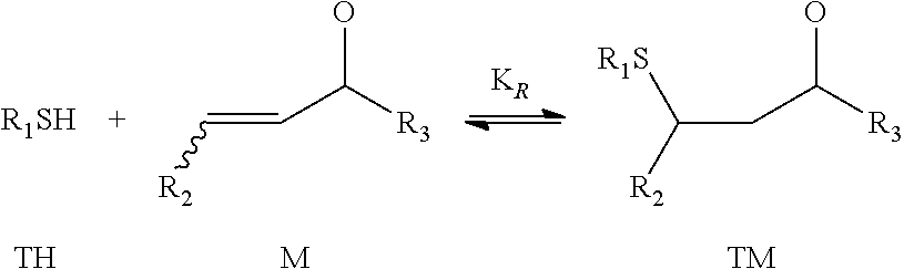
C(CC(O)[R3])([R2])[R1S].[TM].[TH].[R1SH].C(=CC(O)[R3])[R2].[M].[KR]
